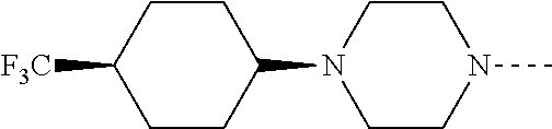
C1CC([F3C])CCC1N1CCN(C)CC1
